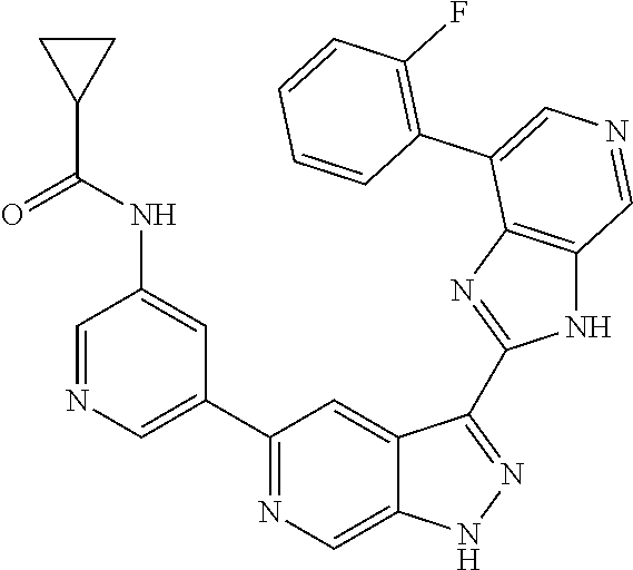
C1(C2=CN=CC(NC(=O)C3CC3)=C2)=NC=C2C(=C1)C(C1=NC3=C(N1)C=NC=C3C1=C(F)C=CC=C1)=NN2
